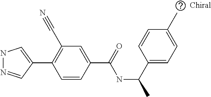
C1(C2=CNN=C2)=C(C#N)C=C(C(=O)NC(C)C2=CC=C(C)C=C2)C=C1
